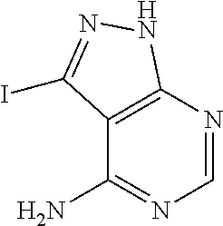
C1=NC2=C(C(N)=N1)C(I)=NN2
